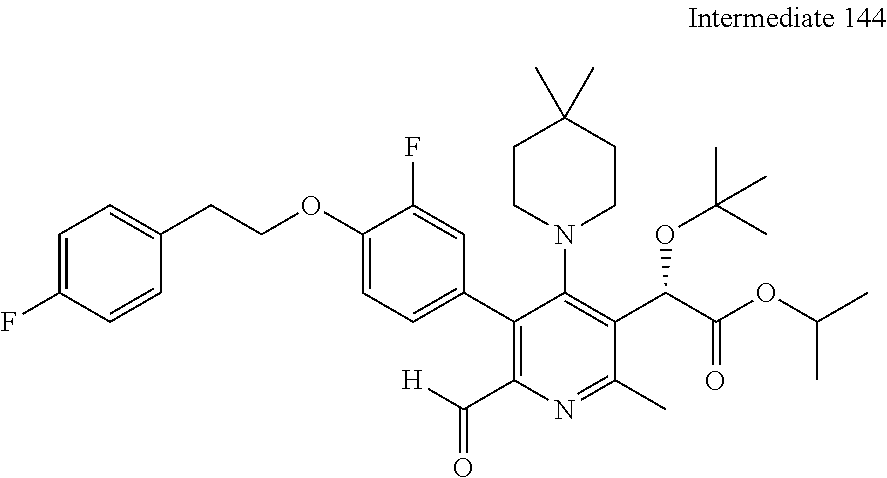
C1=C(F)C=CC(CCOC2=CC=C(C3=C(C(=O)[H])N=C(C)C(C(C(OC(C)C)=O)OC(C)(C)C)=C3N3CCC(C)(C)CC3)C=C2F)=C1
